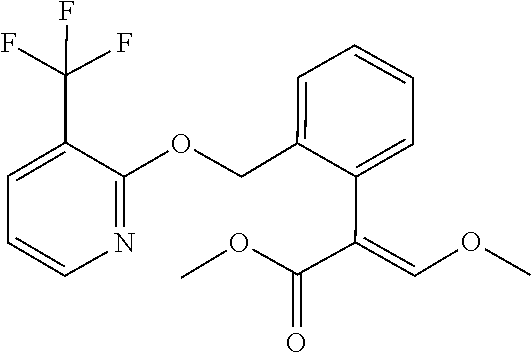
O(C)C=C(C(OC)=O)C1=CC=CC=C1COC1=NC=CC=C1C(F)(F)F
